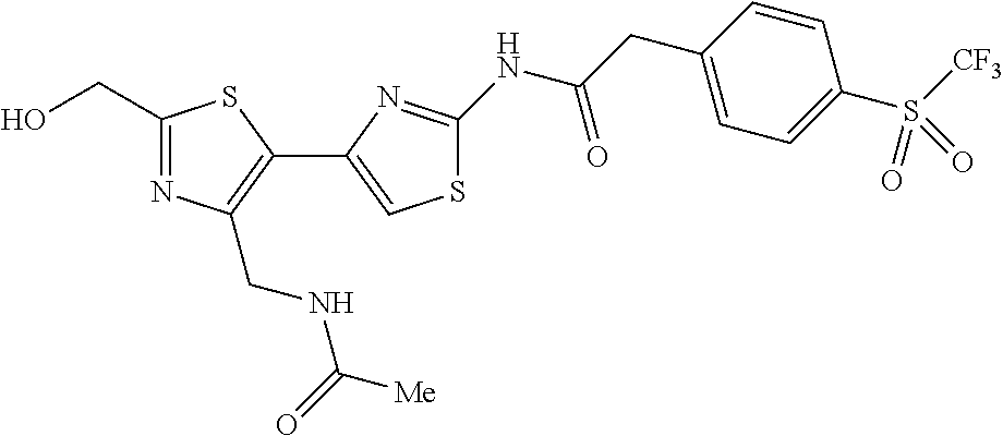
C1(CO)=NC(CNC([Me])=O)=C(C2=CSC(NC(CC3=CC=C(S([CF3])(=O)=O)C=C3)=O)=N2)S1
